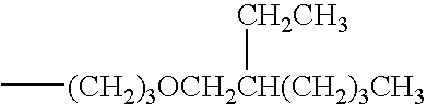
C[(CH2)3OCH2CH(CH2)3CH3][CH2CH3]
